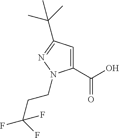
C1=C(C(O)=O)N(CCC(F)(F)F)N=C1C(C)(C)C
